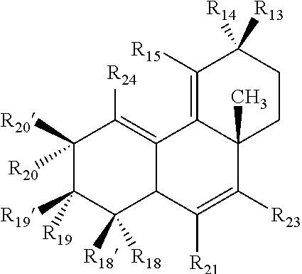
C1([R20])([R20])C([R19])([R19])C([R18])([R18])C2C(=C1[R24])C1=C([R15])C([R13])([R14])CCC1(C)C([R23])=C2[R21]
